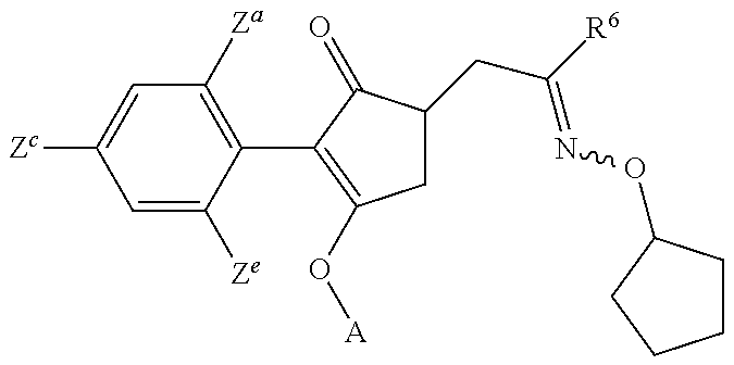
C1=C([Ze])C(C2=C(O[A])CC(CC(=NOC3CCCC3)[R6])C2=O)=C([Za])C=C1[Zc]
